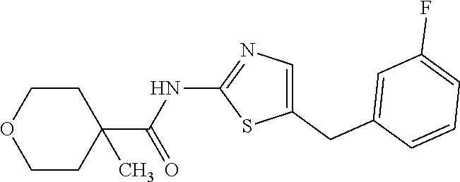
C1(CC2=CC(F)=CC=C2)=CN=C(NC(=O)C2(C)CCOCC2)S1
